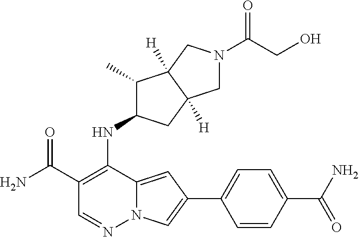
C1(C(N)=O)=C(NC2C(C)C3([H])C([H])(C2)CN(C(CO)=O)C3)C2=CC(C3=CC=C(C(N)=O)C=C3)=CN2N=C1
